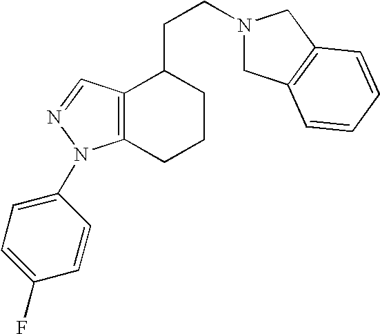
C12=C(N(C3=CC=C(F)C=C3)N=C1)CCCC2CCN1CC2=C(C1)C=CC=C2
